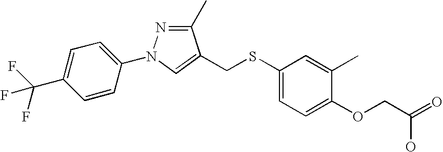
C1(C)=NN(C2=CC=C(C(F)(F)F)C=C2)C=C1CSC1=CC=C(OCC(=O)O)C(C)=C1
